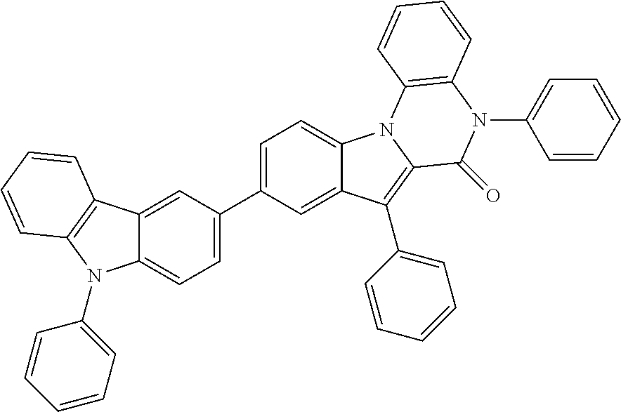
C12=CC(C3=CC=C4C(=C3)C(C3=CC=CC=C3)=C3N4C4=C(N(C5=CC=CC=C5)C3=O)C=CC=C4)=CC=C1N(C1=CC=CC=C1)C1=C2C=CC=C1
